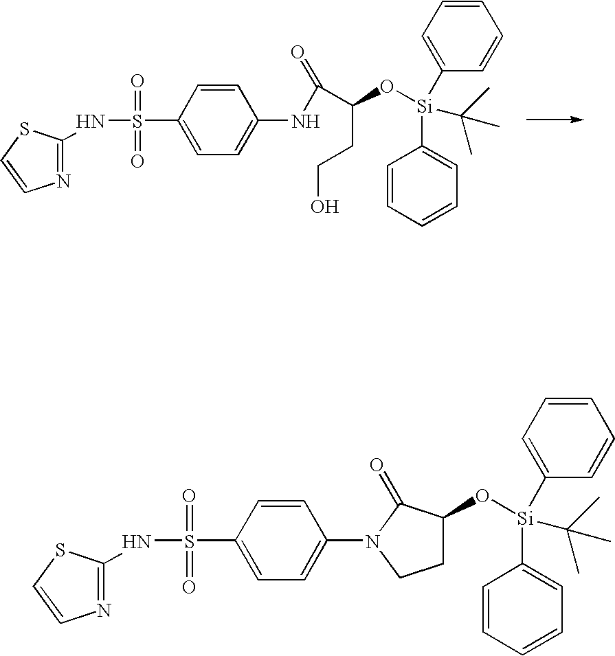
N1=C(NS(=O)(C2=CC=C(N3CCC(O[Si](C4=CC=CC=C4)(C(C)(C)C)C4=CC=CC=C4)C3=O)C=C2)=O)SC=C1.N1=C(NS(=O)(C2=CC=C(NC(=O)C(O[Si](C3=CC=CC=C3)(C(C)(C)C)C3=CC=CC=C3)CCO)C=C2)=O)SC=C1
